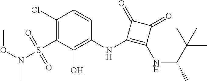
C1(Cl)=C(S(=O)(=O)N(OC)C)C(O)=C(NC2=C(NC(C)C(C)(C)C)C(=O)C2=O)C=C1
